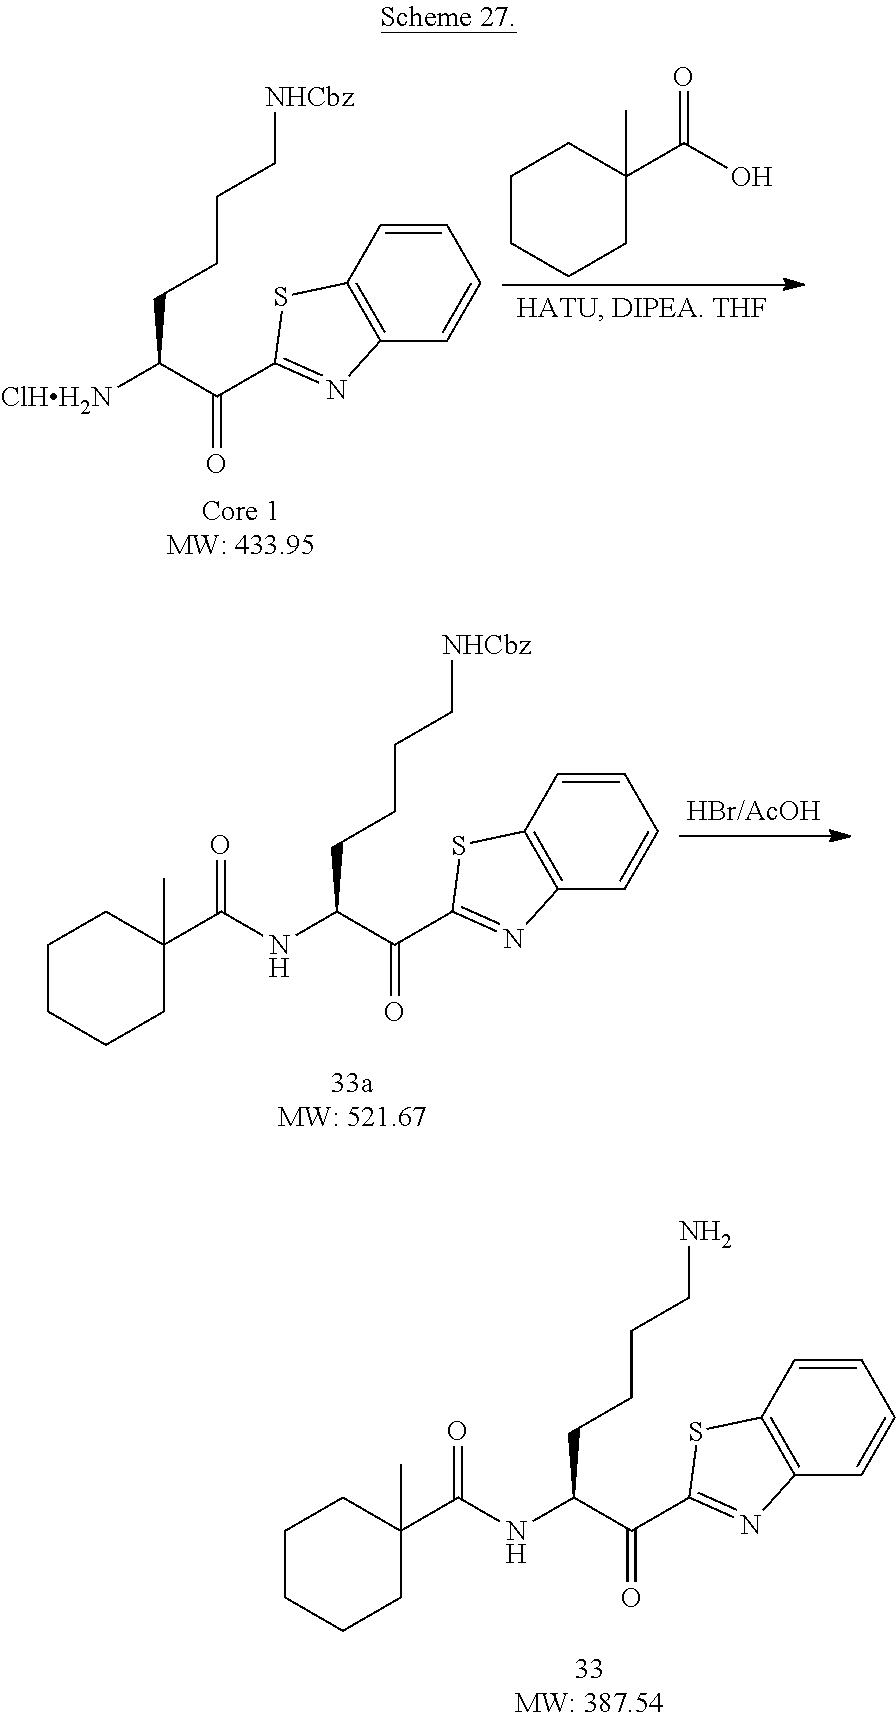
C1CCCC(C(O)=O)(C)C1.C1=CC=CC2=C1SC(C(=O)C([ClHH2N])CCCC[NHCbz])=N2.C1=CC=CC2=C1SC(C(=O)C(NC(C1(C)CCCCC1)=O)CCCC[NHCbz])=N2.C1=CC=CC2=C1SC(C(=O)C(NC(C1(C)CCCCC1)=O)CCCCN)=N2
